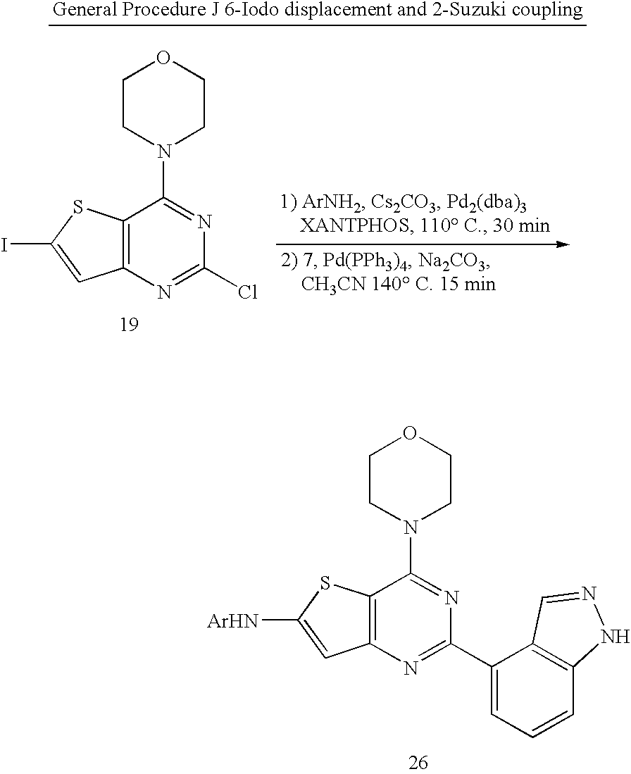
C12=C(N=C(C3=CC=CC4=C3C=NN4)N=C1N1CCOCC1)C=C([ArHN])S2.C12=C(N=C(Cl)N=C1N1CCOCC1)C=C(I)S2
